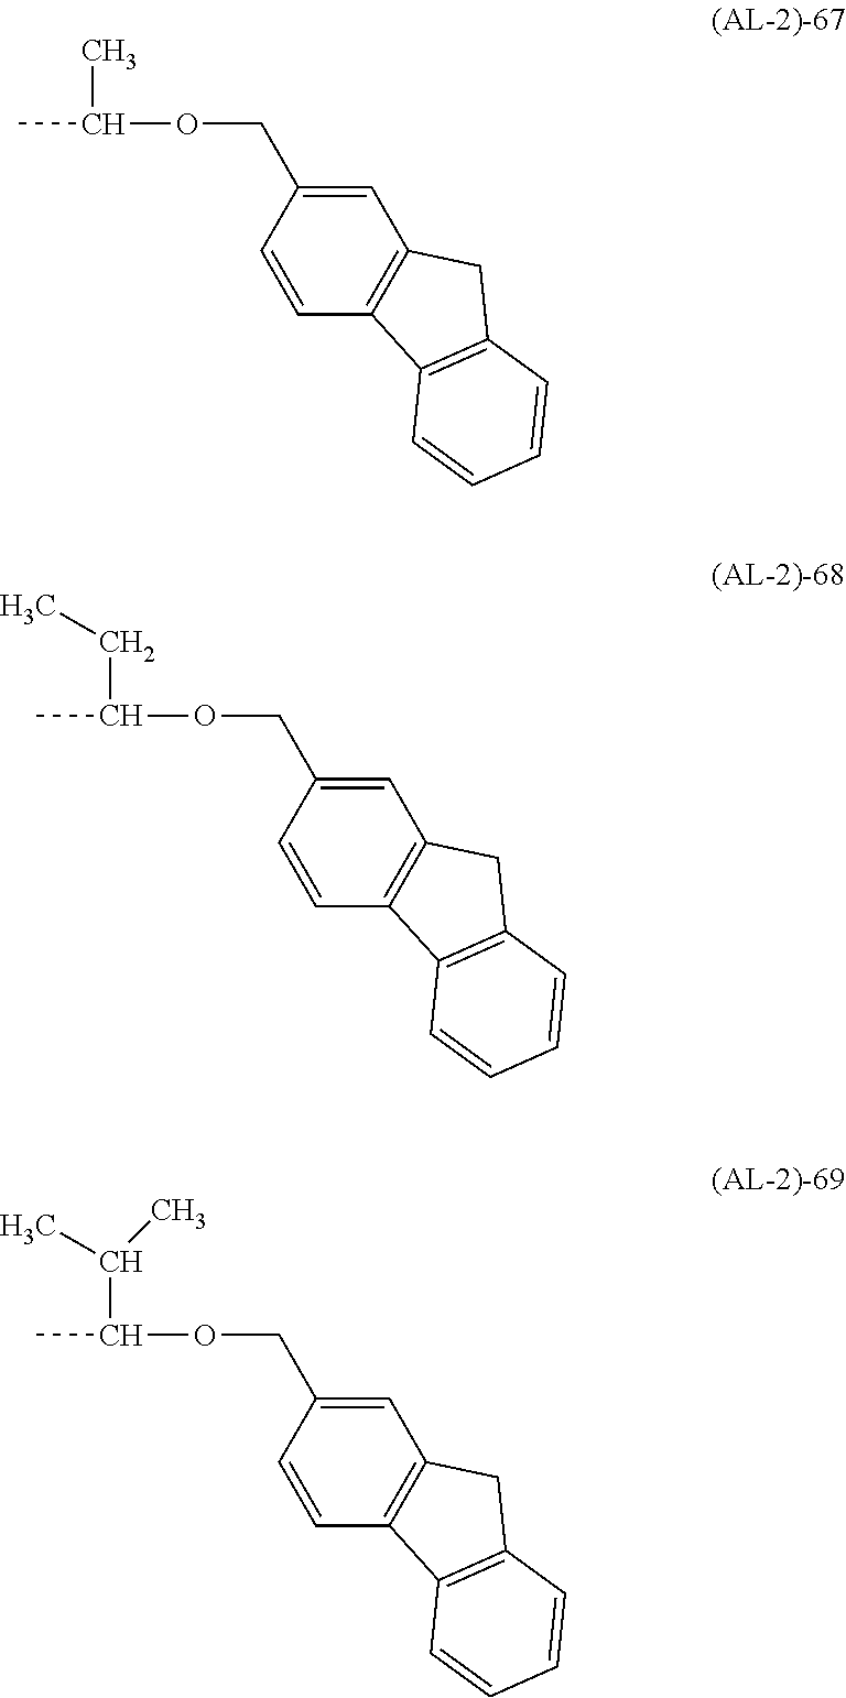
CC(OCC1=CC2=C(C=C1)C1=C(C2)C=CC=C1)C.CC(OCC1=CC2=C(C=C1)C1=C(C2)C=CC=C1)CC.CC(OCC1=CC2=C(C=C1)C1=C(C2)C=CC=C1)C(C)C
